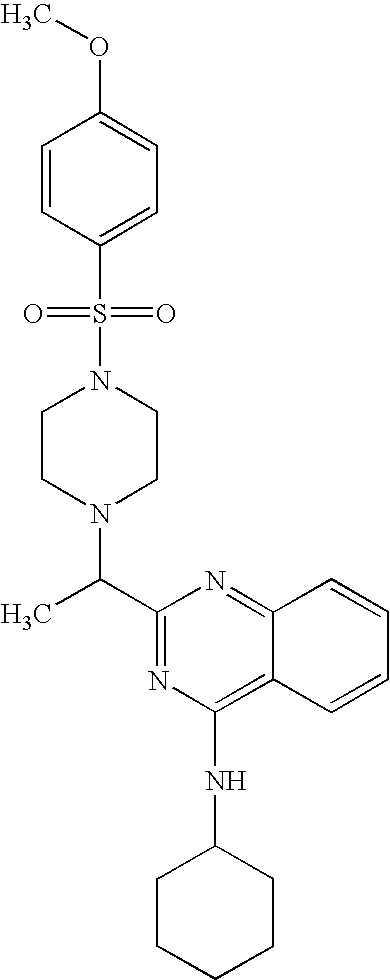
C1CN(C(C2=NC(NC3CCCCC3)=C3C(=N2)C=CC=C3)C)CCN1S(C1=CC=C(OC)C=C1)(=O)=O
